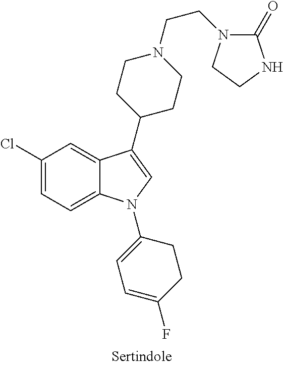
C1(Cl)=CC=C2C(=C1)C(C1CCN(CCN3C(=O)NCC3)CC1)=CN2C1=CC=C(F)CC1
